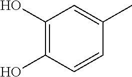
C1(O)=C(O)C=C(C)C=C1
